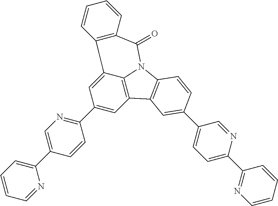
C1(C2=NC=C(C3=CC=CC=N3)C=C2)=CC2=C3C(=C1)C1=C(C(=O)N3C3=C2C=C(C2=CC=C(C4=NC=CC=C4)N=C2)C=C3)C=CC=C1
